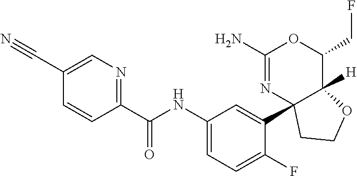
C1(C(NC2=CC=C(F)C(C34N=C(N)OC(CF)C3([H])OCC4)=C2)=O)=NC=C(C#N)C=C1
